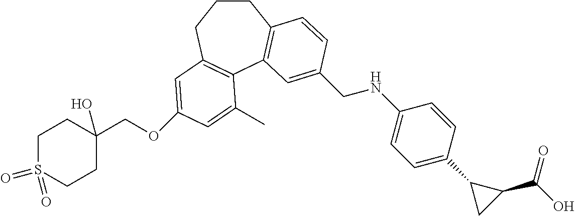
C1CCC2=C(C3=C1C=CC(CNC1=CC=C(C4CC4C(=O)O)C=C1)=C3)C(C)=CC(OCC1(O)CCS(=O)(=O)CC1)=C2
